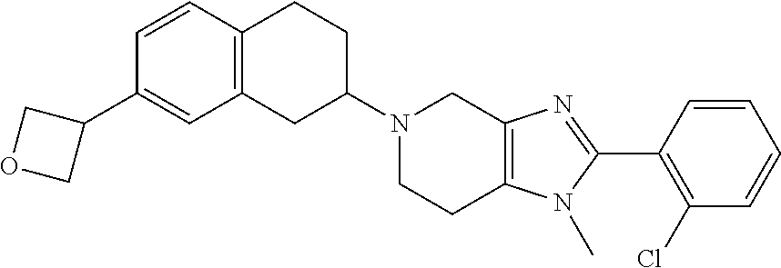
C12=C(CC(N3CCC4=C(C3)N=C(C3=C(Cl)C=CC=C3)N4C)CC1)C=C(C1COC1)C=C2
